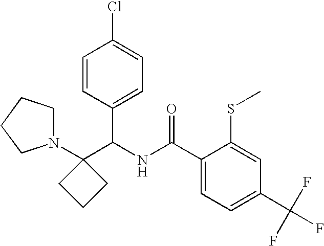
N1(C2(C(NC(C3=CC=C(C(F)(F)F)C=C3SC)=O)C3=CC=C(Cl)C=C3)CCC2)CCCC1
